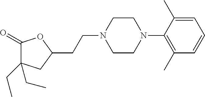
C1(=O)C(CC)(CC)CC(CCN2CCN(C3=C(C)C=CC=C3C)CC2)O1
